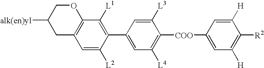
C1(C2=CC([L4])=C([COO]C3=CC([H])=C([R2])C([H])=C3)C([L3])=C2)=C([L1])C2=C(C=C1[L2])CC([alk(en)yl])CO2
